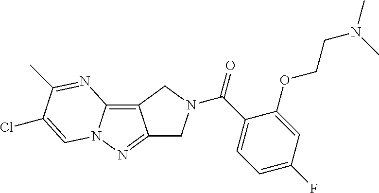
C12=C3N(N=C1CN(C(C1=CC=C(F)C=C1OCCN(C)C)=O)C2)C=C(Cl)C(C)=N3
